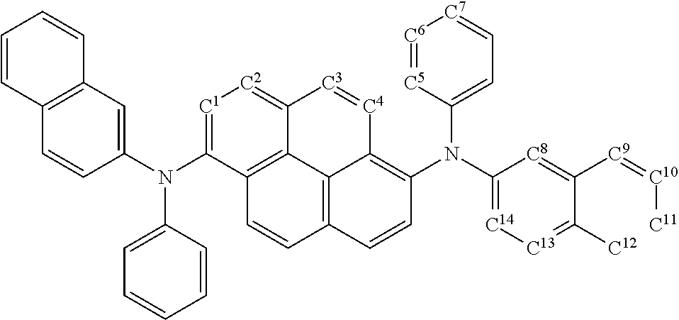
C1=CC(N(C2=[C1][C2]=C3C4=C2C=CC2=C4C(=C(N(C4=CC=[C7][C6]=[C5]4)C4=[C14][C13]=C([C12])C([C9]=[C10][C11])=[C8]4)C=C2)[C4]=[C3]3)C2=CC=CC=C2)=CC2=C1C=CC=C2
